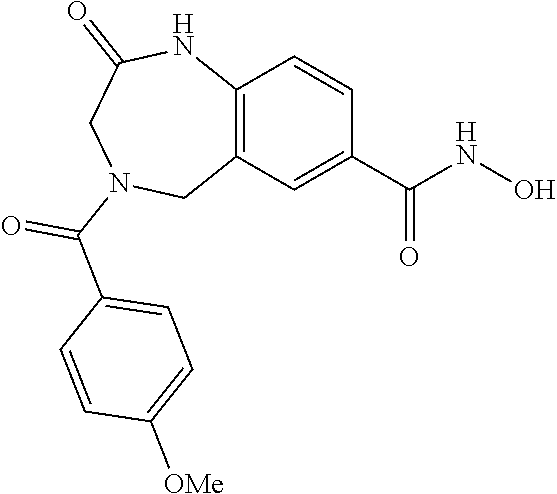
C12=C(C=C(C(NO)=O)C=C1)CN(C(=O)C1=CC=C([OMe])C=C1)CC(=O)N2
